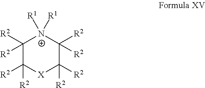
C1([R2])([R2])C([R2])([R2])[X]C([R2])([R2])C([R2])([R2])[N+]1([R1])[R1]
